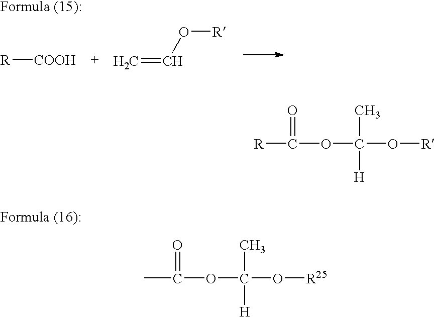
[R][COOH].C=CO[R].CC(OC(O[R25])(C)[H])=O.[R]C(OC(O[R])(C)[H])=O
